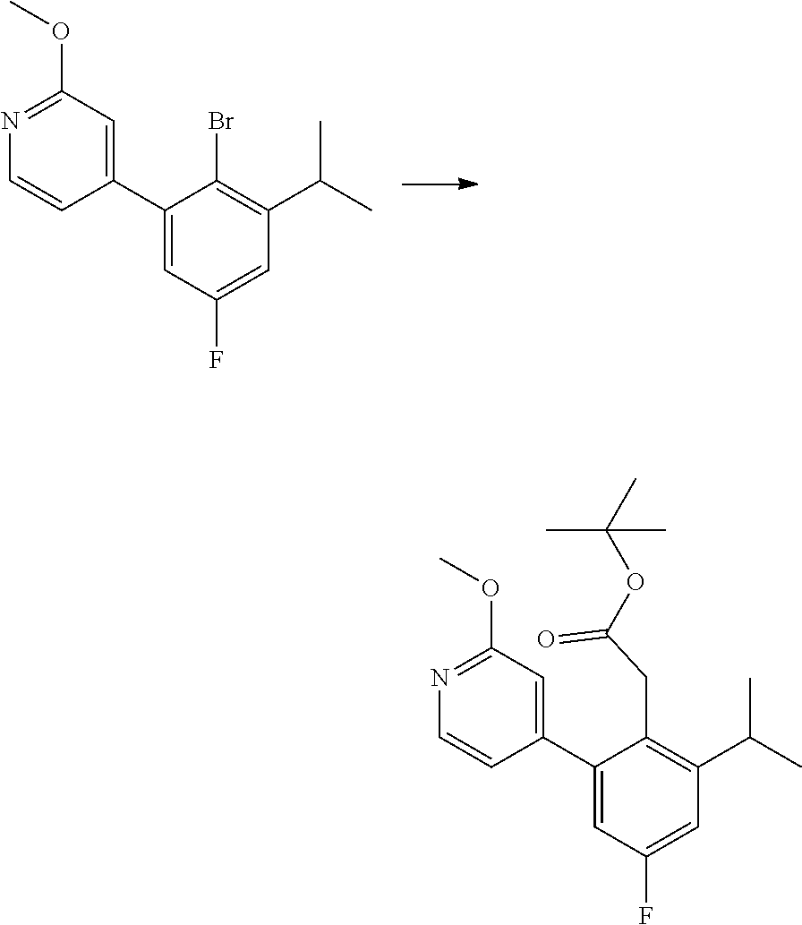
C1(C2=CC(F)=CC(C(C)C)=C2Br)=CC(OC)=NC=C1.C1(C2=CC(F)=CC(C(C)C)=C2CC(=O)OC(C)(C)C)=CC(OC)=NC=C1
